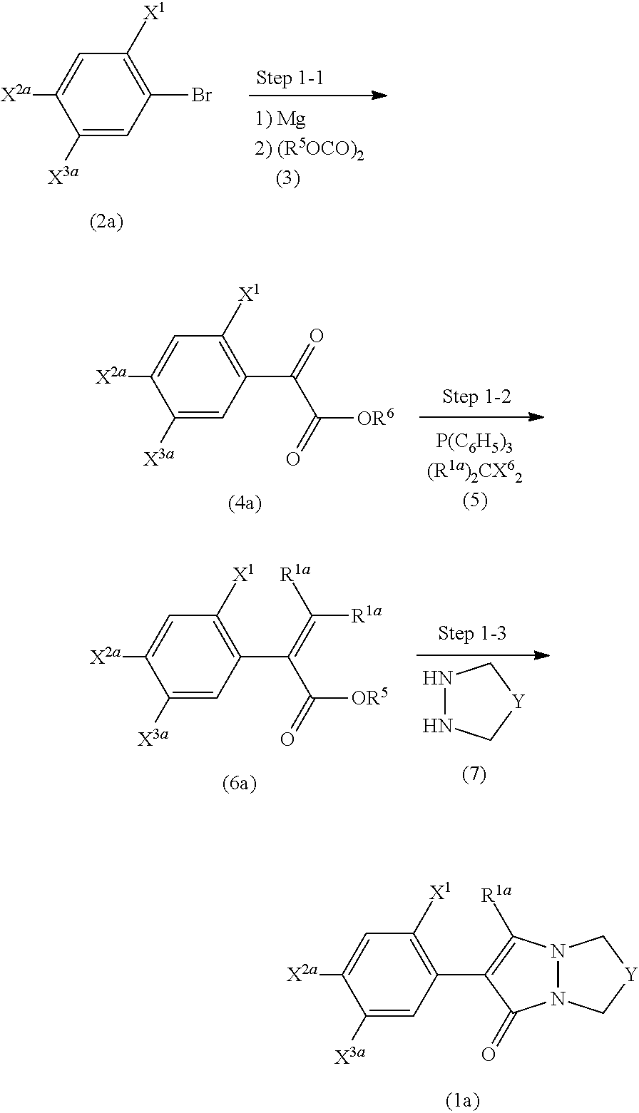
C1([X3a])=CC(Br)=C([X1])C=C1[X2a].C1([X3a])=CC(C(=O)C(=O)[OR6])=C([X1])C=C1[X2a].[P(C6H5)3(R1a)2CX62(5)].C1([X3a])=CC(C(=C([R1a])[R1a])C(=O)[OR5])=C([X1])C=C1[X2a].N1NC[Y]C1.C1([X3a])=CC(C2=C([R1a])N3N(C2=O)C[Y]C3)=C([X1])C=C1[X2a]
